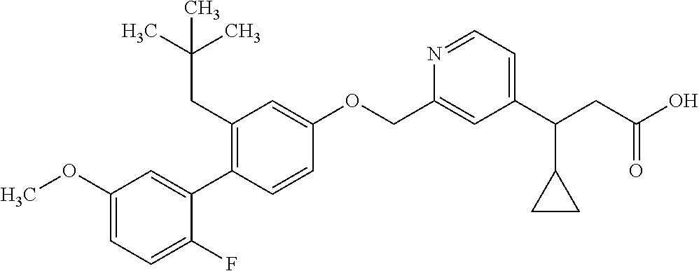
C1(OC)=CC=C(F)C(C2=C(CC(C)(C)C)C=C(OCC3=CC(C(CC(O)=O)C4CC4)=CC=N3)C=C2)=C1
